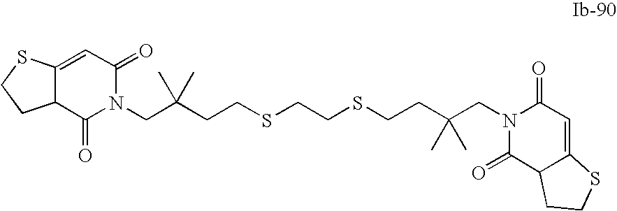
C12=CC(=O)N(CC(CCSCCSCCC(CN3C(=O)C4C(=CC3=O)SCC4)(C)C)(C)C)C(=O)C1CCS2
